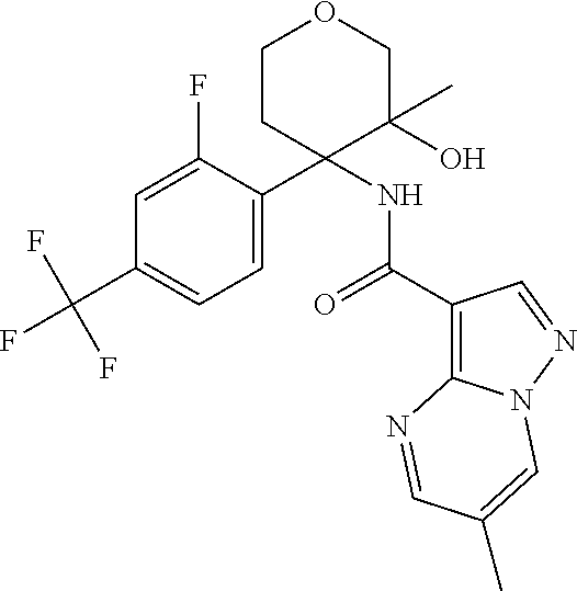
C1=C(C2(NC(C3=C4N(N=C3)C=C(C)C=N4)=O)C(O)(C)COCC2)C(F)=CC(C(F)(F)F)=C1
